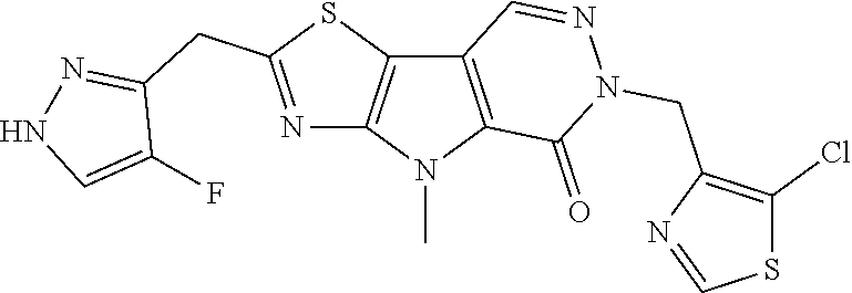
C12=C(N(C)C3=C1C=NN(CC1=C(Cl)SC=N1)C3=O)N=C(CC1=NNC=C1F)S2
